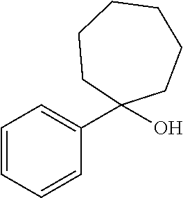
C1=CC=CC(C2(O)CCCCCC2)=C1
